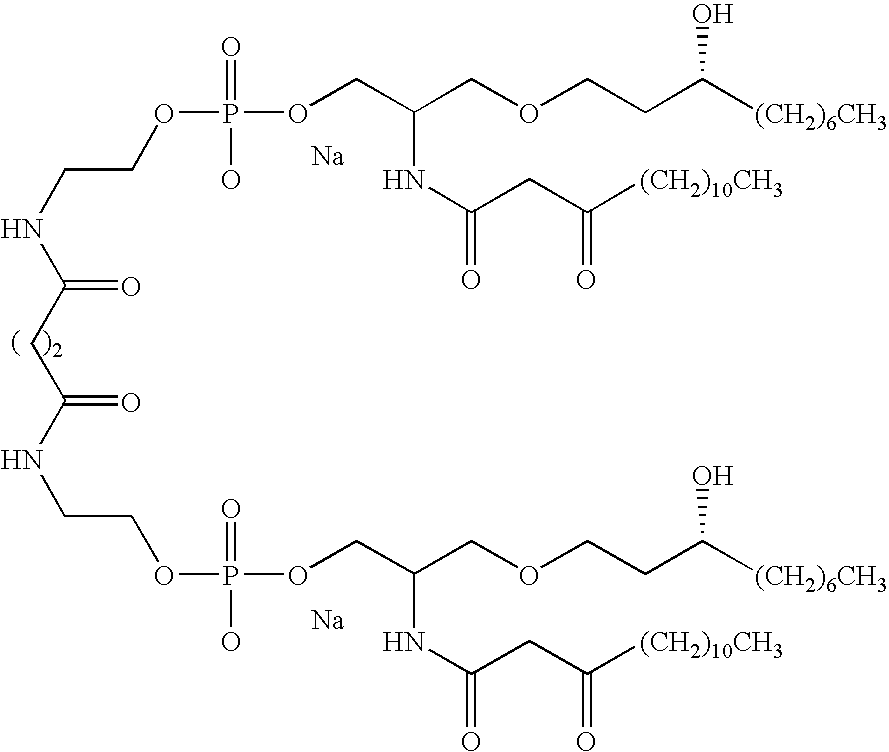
C(NC(CC(NCCOP(=O)(O)OCC(COCCC([(CH2)6CH3])O)NC(=O)CC([(CH2)10CH3])=O)=O)=O)COP(=O)(O)OCC(NC(=O)CC([(CH2)10CH3])=O)COCCC([(CH2)6CH3])O.[Na].[Na]
